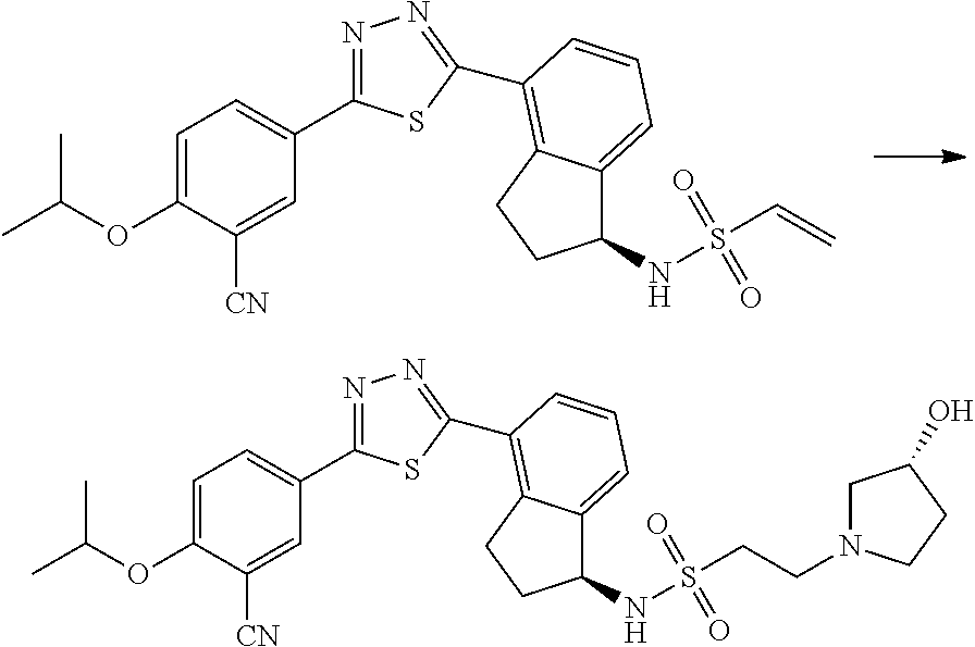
O(C1=CC=C(C2=NN=C(C3=C4C(=CC=C3)C(NS(C=C)(=O)=O)CC4)S2)C=C1[CN])C(C)C.O(C1=CC=C(C2=NN=C(C3=C4C(=CC=C3)C(NS(CCN3CC(O)CC3)(=O)=O)CC4)S2)C=C1[CN])C(C)C
